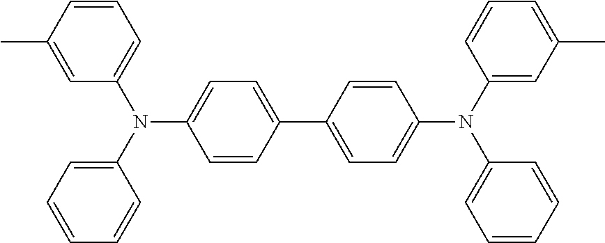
C1(C2=CC=C(N(C3=CC(C)=CC=C3)C3=CC=CC=C3)C=C2)=CC=C(N(C2=CC=CC=C2)C2=CC=CC(C)=C2)C=C1
